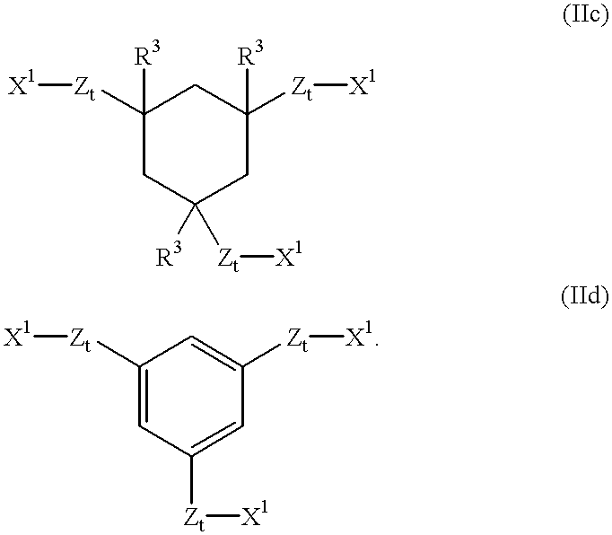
C1([Zt][X1])([R3])CC([R3])([Zt][X1])CC([Zt][X1])([R3])C1.C1([Zt][X1])=CC([Zt][X1])=CC([Zt][X1])=C1
